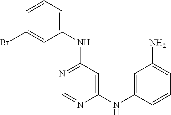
C1=CC=C(NC2=NC=NC(NC3=CC(N)=CC=C3)=C2)C=C1Br
